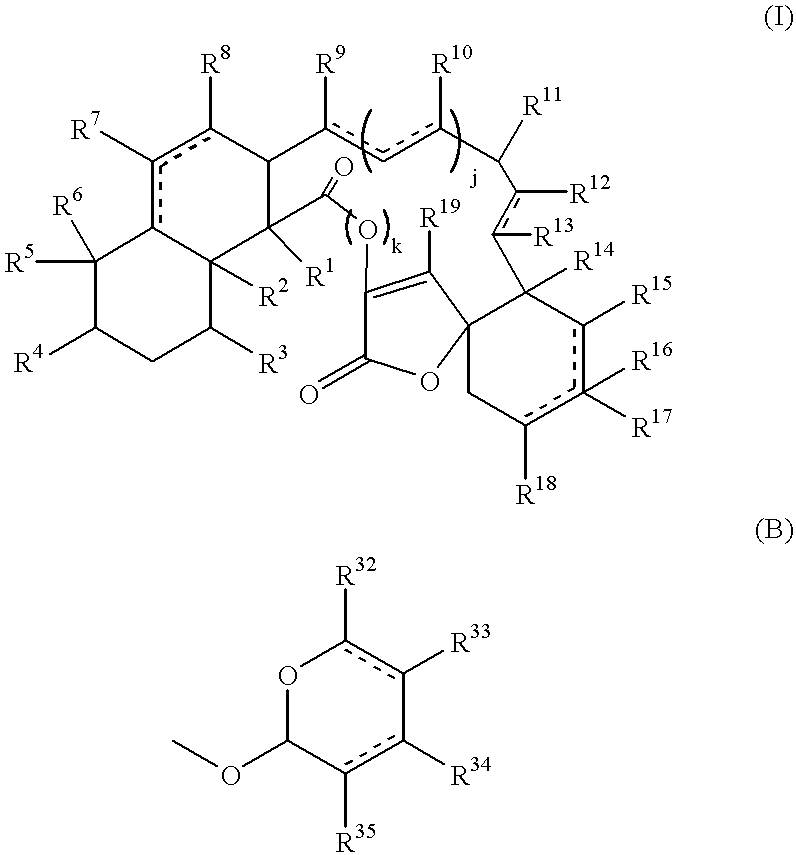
C1([R5])([R6])C([R4])CC([R3])C2([R2])c1c([R7])c([R8])C1C2([R1])C(=O)OC2=C([R19])C3(OC2=O)Cc([R18])c([R17])([R16])c([R15])C3([R14])c([R13])c([R12])C([R11])c([R10])cc1[R9].O1C(OC)c([R35])c([R34])-c([R33])c1[R32]
